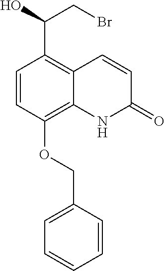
C1=CC(OCC2=CC=CC=C2)=C2C(=C1C(O)CBr)C=CC(=O)N2
